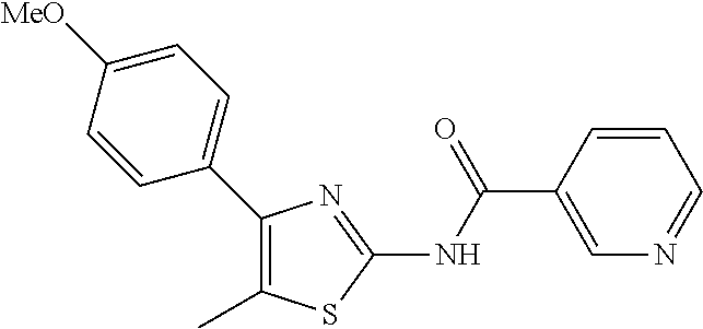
C1=CC(C(NC2=NC(C3=CC=C([MeO])C=C3)=C(C)S2)=O)=CN=C1
